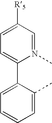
C1=C(C2=CC=CC=C2C)N(C)=CC([R5])=C1
